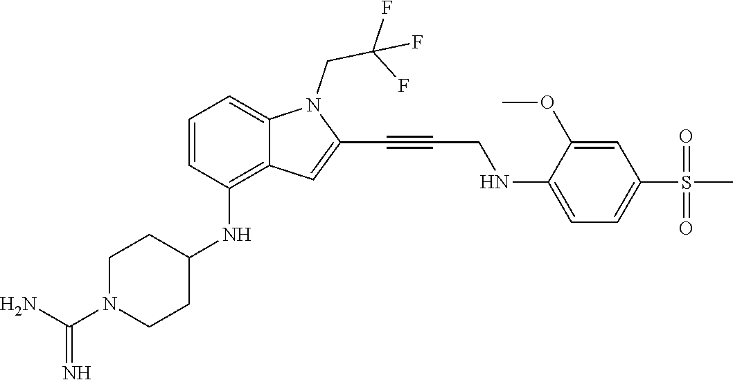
C(C#CC1=CC2=C(NC3CCN(C(N)=N)CC3)C=CC=C2N1CC(F)(F)F)NC1=CC=C(S(C)(=O)=O)C=C1OC
